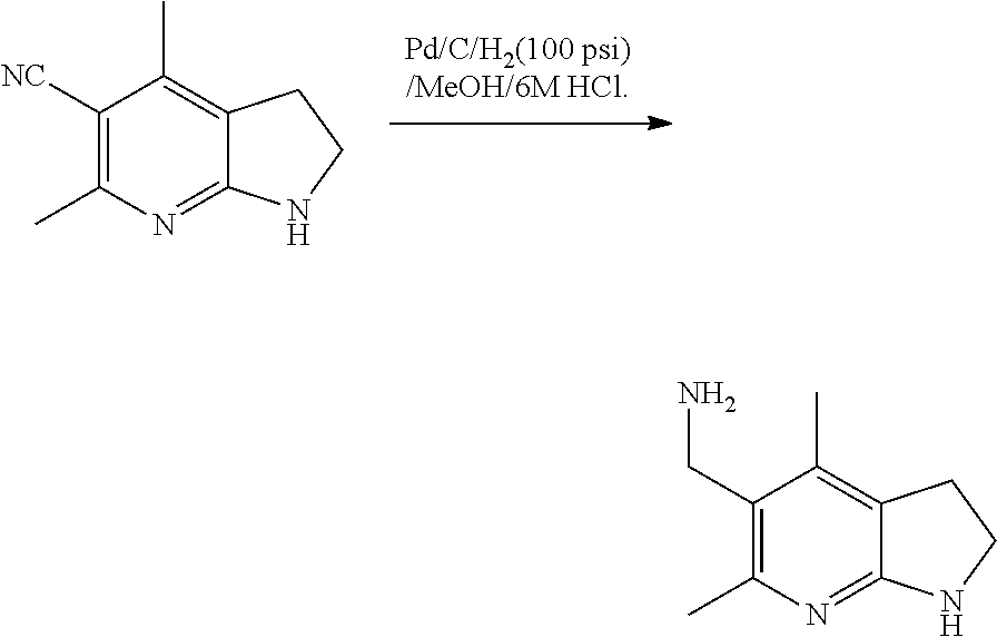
C1([NC])=C(C)N=C2C(=C1C)CCN2.C1(CN)=C(C)N=C2C(=C1C)CCN2
